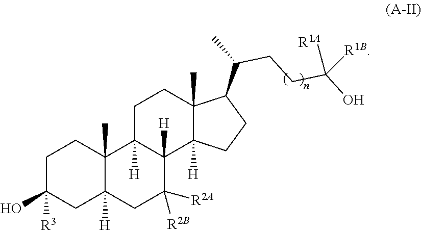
C1C2([H])CC(O)([R3])CCC2(C)C2([H])CCC3(C)C(C(CCC(O)([R1A])[R1B])C)CCC3([H])C2([H])C1([R2B])[R2A]
